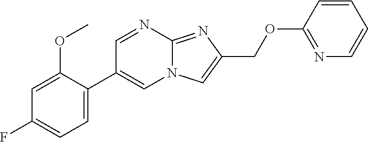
C1=C(C2=CN3C(=NC(COC4=NC=CC=C4)=C3)N=C2)C(OC)=CC(F)=C1
